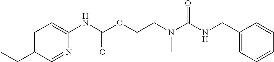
C1=CC=CC=C1CNC(N(CCOC(NC1=CC=C(CC)C=N1)=O)C)=O
